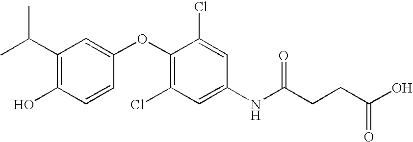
C1=CC(OC2=C(Cl)C=C(NC(CCC(O)=O)=O)C=C2Cl)=CC(C(C)C)=C1O
